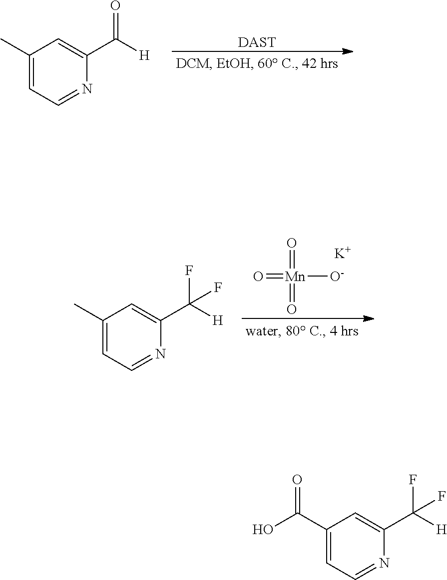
O=[Mn]([O-])(=O)=O.[K].C1(C)=CC=NC(C([H])(F)F)=C1.[DAST].C1(C)=CC=NC(C([H])=O)=C1.C1(C(O)=O)=CC=NC(C([H])(F)F)=C1
